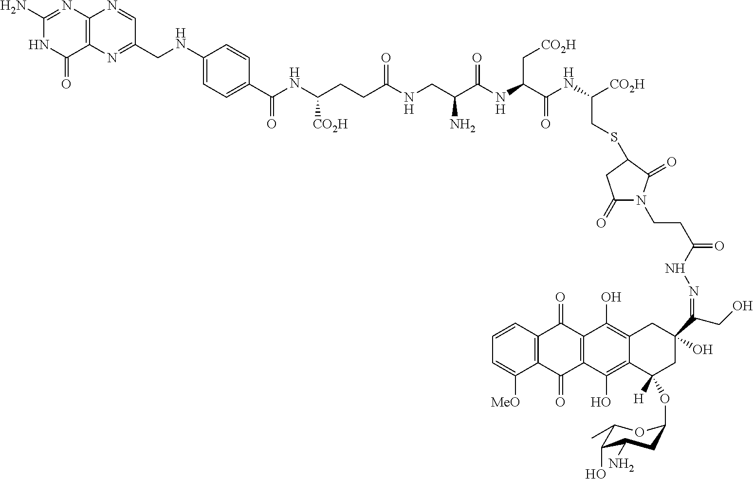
N1C(N)=NC2=C(C1=O)N=C(CNC1=CC=C(C(NC(CCC(NCC(C(NC(C(NC([CO2H])CSC3C(=O)N(CCC(=O)NN=C(C4(O)CC(OC5CC(N)C(O)C(C)O5)([H])C5=C(O)C6=C(C(O)=C5C4)C(=O)C4=C(C6=O)C([MeO])=CC=C4)CO)C(=O)C3)=O)C[CO2H])=O)N)=O)[CO2H])=O)C=C1)C=N2
